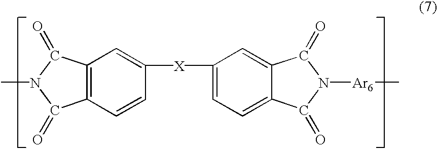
C12=C(C=CC([X]C3=CC=C4C(=C3)C(=O)N([Ar6]C)C4=O)=C1)C(=O)N(C)C2=O
